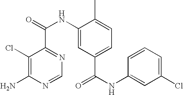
C1(Cl)=C(N)N=CN=C1C(NC1=CC(C(NC2=CC(Cl)=CC=C2)=O)=CC=C1C)=O
